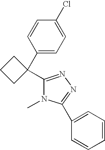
C1(C2(C3=NN=C(C4=CC=CC=C4)N3C)CCC2)=CC=C(Cl)C=C1
